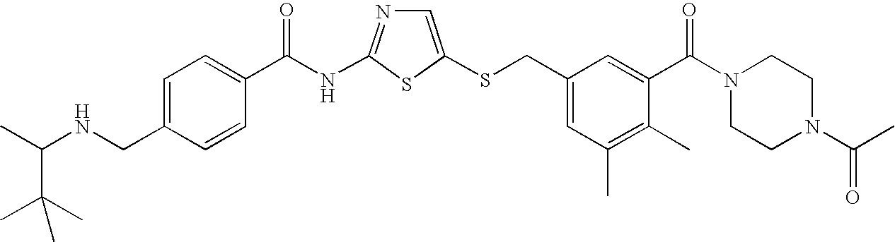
C1=C(SCC2=CC(C)=C(C)C(C(N3CCN(C(=O)C)CC3)=O)=C2)SC(NC(=O)C2=CC=C(CNC(C)C(C)(C)C)C=C2)=N1
